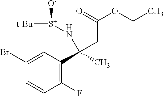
C1(F)=C(C(C)(CC(=O)OCC)N[S+]([O-])[t-Bu])C=C(Br)C=C1
